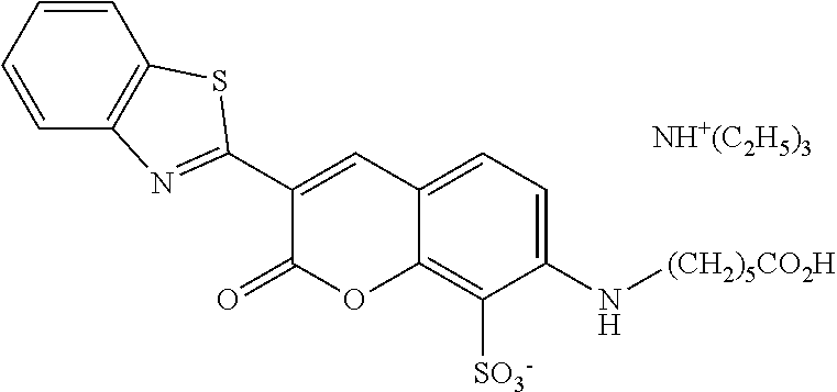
C1=CC=CC2=C1N=C(C1=CC3=CC=C(N[(CH2)5CO2H])C([SO3-])=C3OC1=O)S2.[NH+(C2H5)3]
